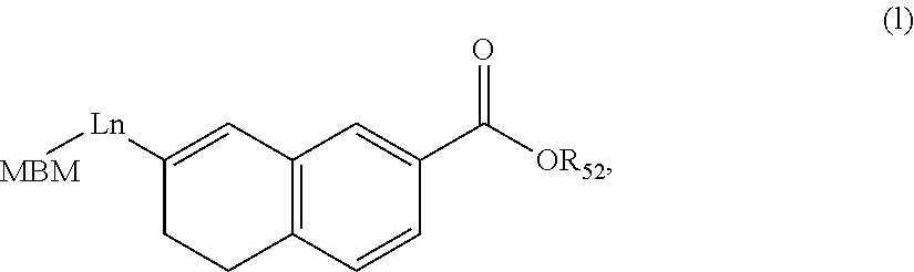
C12=C(C=CC(C(=O)[OR52])=C1)CCC([Ln][MBM])=C2
